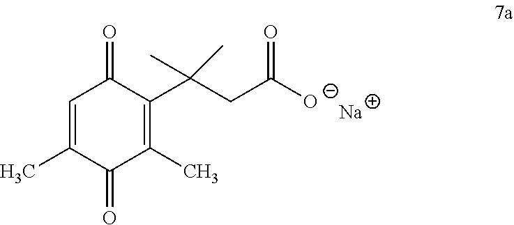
C1=C(C)C(=O)C(C)=C(C(CC([O-])=O)(C)C)C1=O.[Na]
